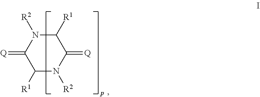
C1(=[Q])C([R1])N([R2])C(=[Q])C([R1])N1[R2]
